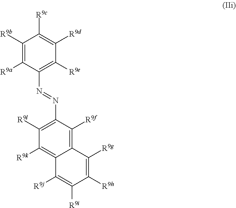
C1([R9b])=C([R9a])C(N=NC2=C([R9l])C([R9k])=C3C(=C2[R9f])C([R9g])=C([R9h])C([R9i])=C3[R9j])=C([R9e])C([R9d])=C1[R9c]
